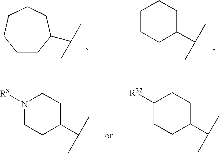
C1CCC(C(C)C)CC1.C1CC(C(C)C)CCCC1.C1CC(C(C)C)CCN1[R31].C1CC(C(C)C)CCC1[R32]
